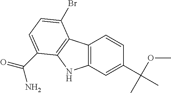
C12=C(C=C(C(OC)(C)C)C=C1)NC1=C2C(Br)=CC=C1C(=O)N
